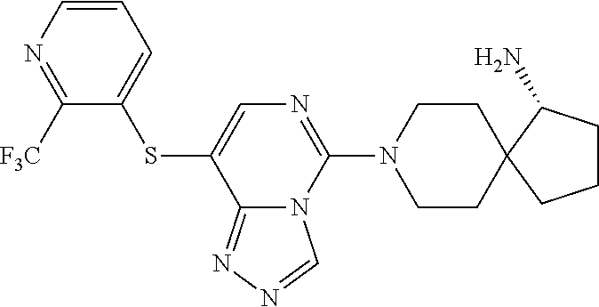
S(C1=CN=C(N2CCC3(CC2)C(N)CCC3)N2C1=NN=C2)C1=CC=CN=C1[F3C]
